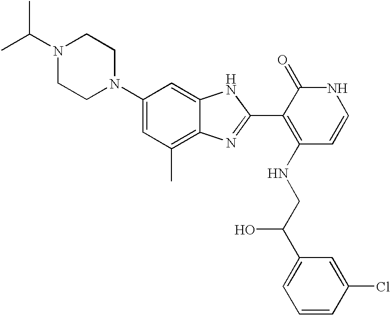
C1(N2CCN(C(C)C)CC2)=CC(C)=C2C(=C1)NC(C1=C(NCC(C3=CC=CC(Cl)=C3)O)C=CNC1=O)=N2
